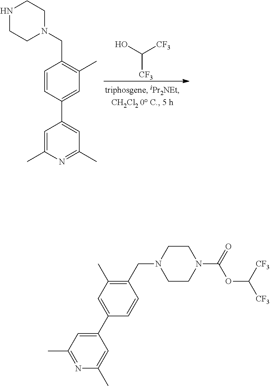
C([CF3])(O)[CF3].C1=C(C)N=C(C)C=C1C1=CC(C)=C(CN2CCNCC2)C=C1.C1(C2=CC(C)=C(CN3CCN(C(=O)OC([CF3])[CF3])CC3)C=C2)=CC(C)=NC(C)=C1
